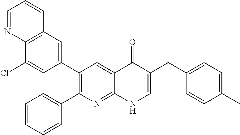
C12=C(C=C(C3=C(C4=CC=CC=C4)N=C4C(=C3)C(=O)C(CC3=CC=C(C)C=C3)=CN4)C=C1Cl)C=CC=N2
